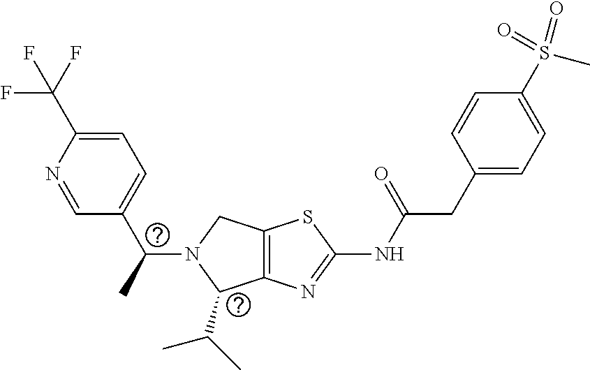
C12=C(N=C(NC(CC3=CC=C(S(=O)(=O)C)C=C3)=O)S1)C(C(C)C)N(C(C1=CC=C(C(F)(F)F)N=C1)C)C2
